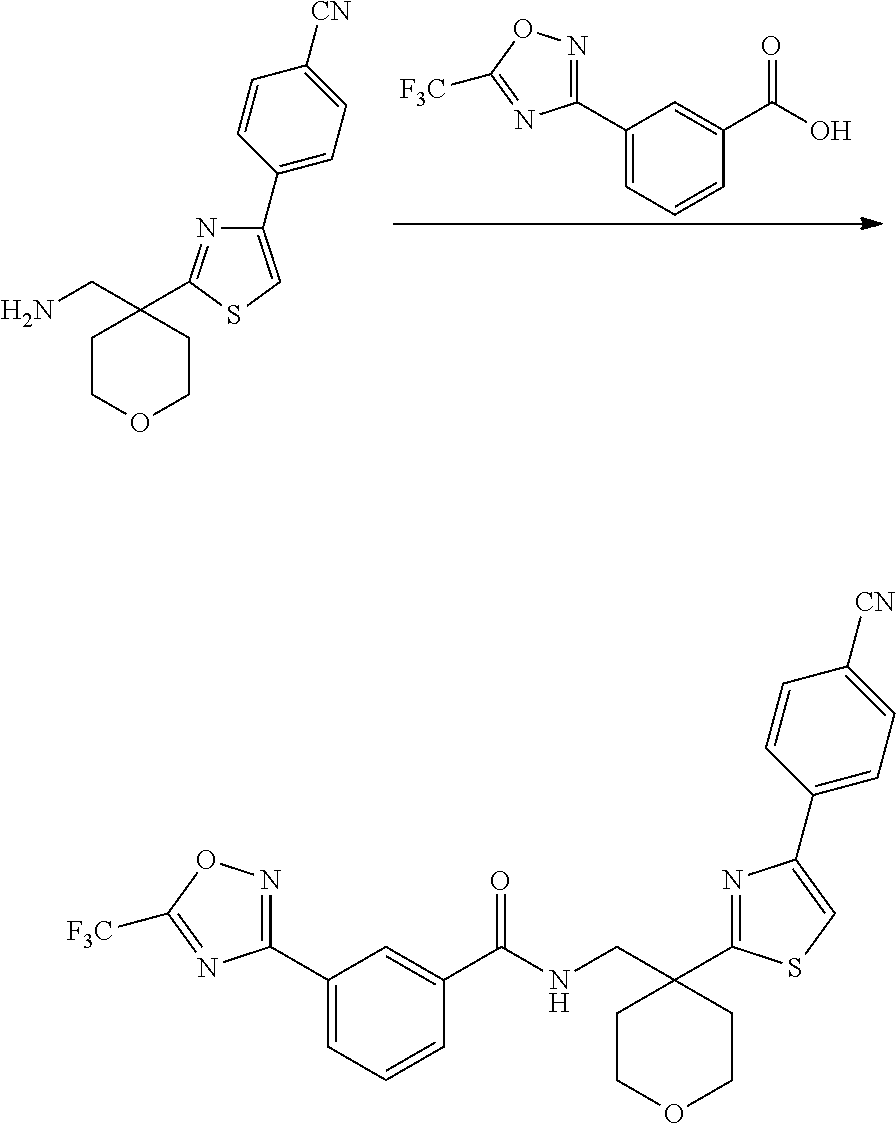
C1COCCC1(CN)C1=NC(C2=CC=C([CN])C=C2)=CS1.C1(C2=CC=CC(C(O)=O)=C2)=NOC([F3C])=N1.C1COCCC1(CNC(C1=CC(C2=NOC([F3C])=N2)=CC=C1)=O)C1=NC(C2=CC=C([CN])C=C2)=CS1
